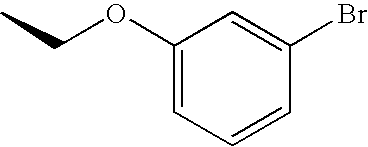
C1(OCC)=CC=CC(Br)=C1
